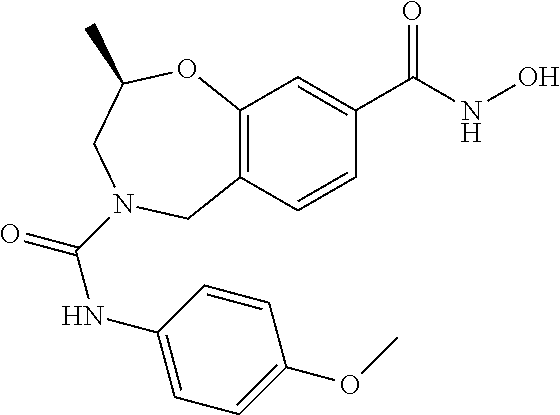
C12=C(C=CC(C(NO)=O)=C1)CN(C(=O)NC1=CC=C(OC)C=C1)CC(C)O2
